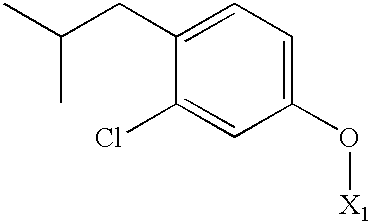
C(CC1=CC=C(O[X1])C=C1Cl)(C)C
